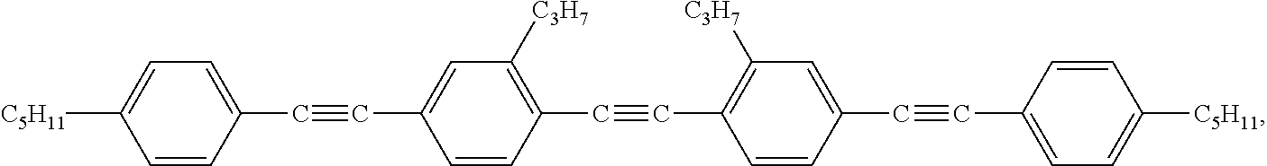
C1=C([C5H11])C=CC(C#CC2=CC([C3H7])=C(C#CC3=C([C3H7])C=C(C#CC4=CC=C([C5H11])C=C4)C=C3)C=C2)=C1
